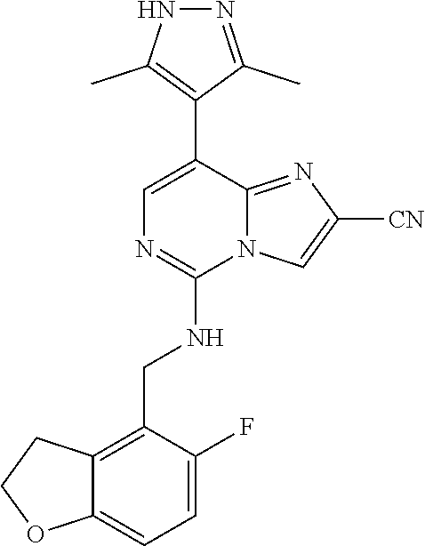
C1(C2=CN=C(NCC3=C4C(=CC=C3F)OCC4)N3C2=NC([CN])=C3)=C(C)NN=C1C
